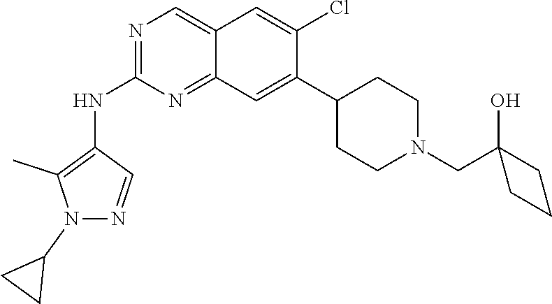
C12=CN=C(NC3=C(C)N(C4CC4)N=C3)N=C1C=C(C1CCN(CC3(O)CCC3)CC1)C(Cl)=C2
